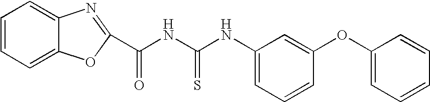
C1=CC=C2C(=C1)N=C(C(NC(NC1=CC=CC(OC3=CC=CC=C3)=C1)=S)=O)O2
